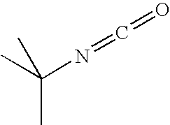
N(=C=O)C(C)(C)C
